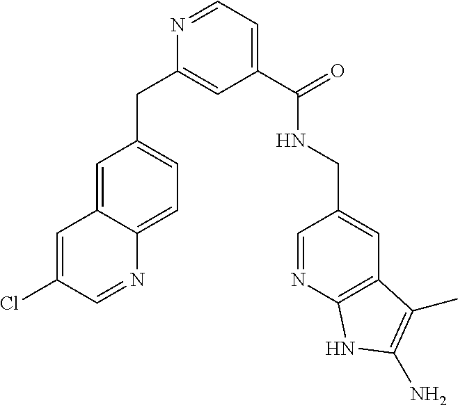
C1=C2C(=CC=C1CC1=CC(C(=O)NCC3=CC4=C(N=C3)NC(N)=C4C)=CC=N1)N=CC(Cl)=C2
